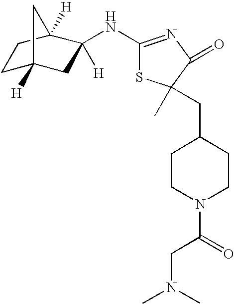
C1C2([H])CC([H])(NC3=NC(=O)C(C)(CC4CCN(C(=O)CN(C)C)CC4)S3)C([H])(C1)C2
